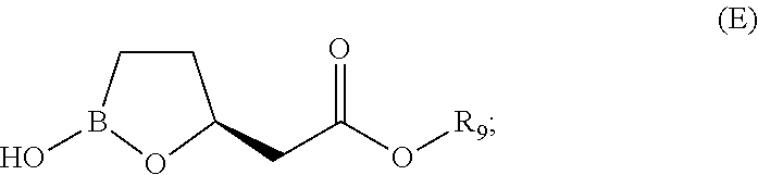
C1CB(O)OC1CC(O[R9])=O
